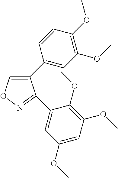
C1(C2=CC(OC)=C(OC)C=C2)=CON=C1C1=CC(OC)=CC(OC)=C1OC
